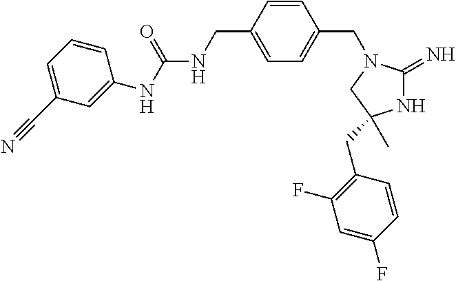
N1C(=N)N(CC2=CC=C(CNC(NC3=CC(C#N)=CC=C3)=O)C=C2)CC1(C)CC1=C(F)C=C(F)C=C1
